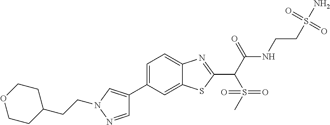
C1=C(C2=CN(CCC3CCOCC3)N=C2)C=C2C(=C1)N=C(C(C(NCCS(N)(=O)=O)=O)S(=O)(=O)C)S2
